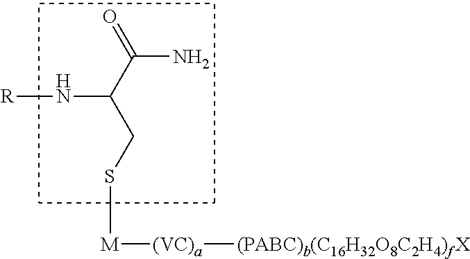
C(N)(C(N[R])CS[M][(VC)a][(PABC)b(C16H32O8C2H4)fX])=O
